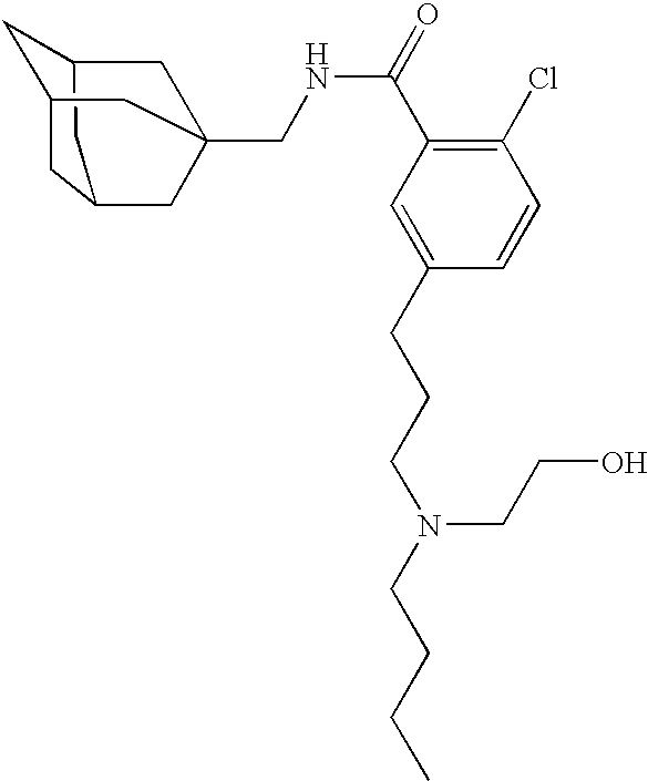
C1C2CC3CC1CC(CNC(C1=C(Cl)C=CC(CCCN(CCCC)CCO)=C1)=O)(C2)C3
